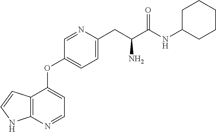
C1=NC(CC(C(NC2CCCCC2)=O)N)=CC=C1OC1=CC=NC2=C1C=CN2
